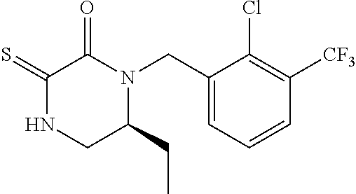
C1(=S)NCC(CC)N(CC2=CC=CC([CF3])=C2Cl)C1=O
